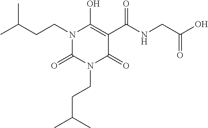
N1(CCC(C)C)C(=O)N(CCC(C)C)C(=O)C(C(NCC(O)=O)=O)=C1O
